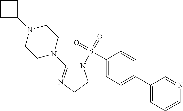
C1(S(=O)(=O)N2C(N3CCN(C4CCC4)CC3)=NCC2)=CC=C(C2=CC=CN=C2)C=C1
